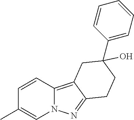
C1=CC2=C3C(=NN2C=C1C)CCC(O)(C1=CC=CC=C1)C3
